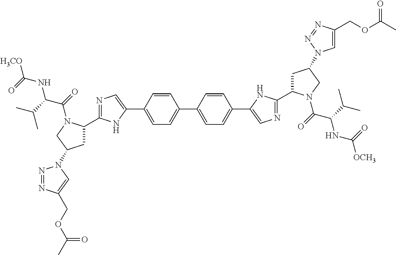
C1=C(C2=CN=C(C3CC(N4N=NC(COC(C)=O)=C4)CN3C(C(C(C)C)NC(=O)[H3CO])=O)N2)C=CC(C2=CC=C(C3=CN=C(C4CC(N5C=C(COC(C)=O)N=N5)CN4C(C(C(C)C)NC(=O)[OCH3])=O)N3)C=C2)=C1
